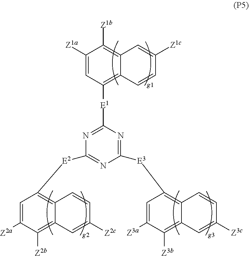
C1([Z1a])=CC([E1]C2=NC([E2]C3=C4C(=C([Z2b])C([Z2a])=C3)C=C([Z2c])C=C4)=NC([E3]C3=C4C(=C([Z3b])C([Z3a])=C3)C=C([Z3c])C=C4)=N2)=C2C(=C1[Z1b])C=C([Z1c])C=C2
